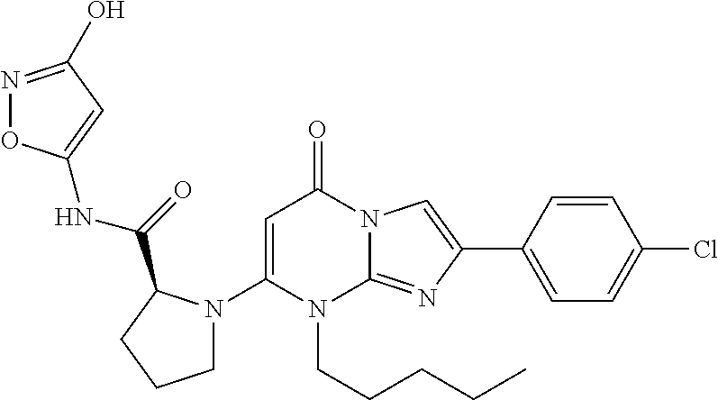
C1(N2CCCC2C(=O)NC2=CC(O)=NO2)=CC(=O)N2C(=NC(C3=CC=C(Cl)C=C3)=C2)N1CCCCC
